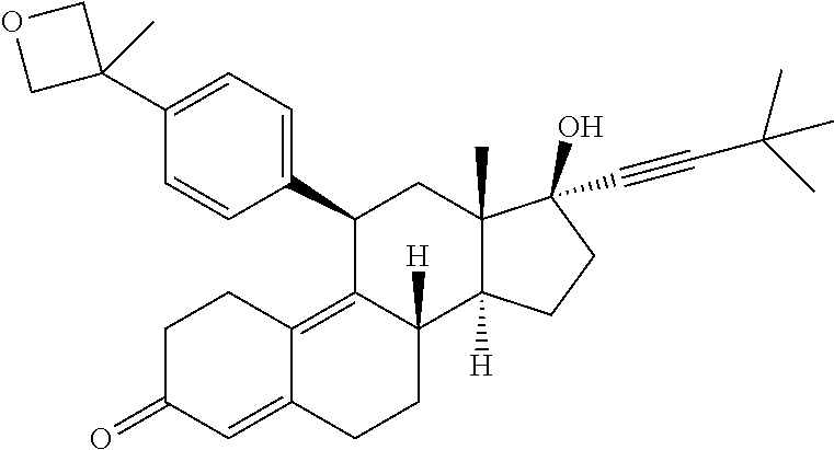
C1(C2=CC=C(C3(C)COC3)C=C2)C2=C3C(=CC(=O)CC3)CCC2([H])C2([H])C(C)(C1)C(C#CC(C)(C)C)(O)CC2
